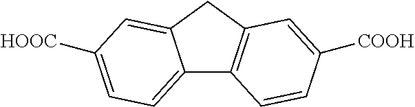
C12=CC=C([HOOC])C=C1CC1=C2C=CC([COOH])=C1
